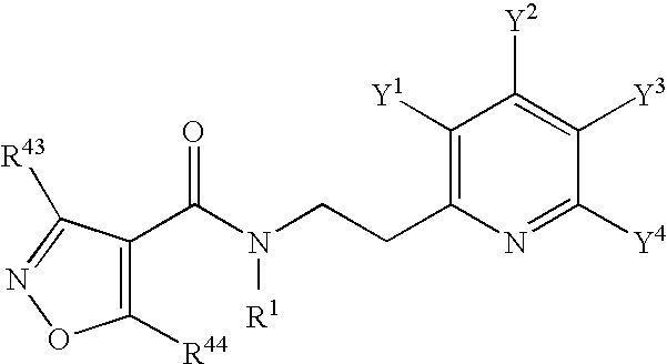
C1([R44])=C(C(N(CCC2=C([Y1])C([Y2])=C([Y3])C([Y4])=N2)[R1])=O)C([R43])=NO1
